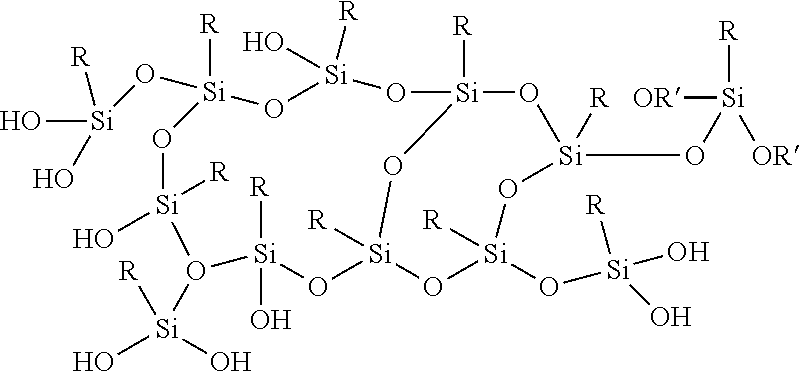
O[Si](O)([R])O[Si]1([R])O[Si]([R])(O)O[Si]2([R])O[Si]([R])(O[Si]([R])([OR])[OR])O[Si]([R])(O[Si]([R])(O)O)O[Si]([R])(O[Si]([R])(O)O([Si](O)(O)[R])[Si](O)([R])O1)O2
